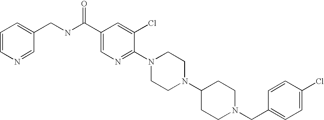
C1(Cl)=CC=C(CN2CCC(N3CCN(C4=NC=C(C(NCC5=CC=CN=C5)=O)C=C4Cl)CC3)CC2)C=C1
